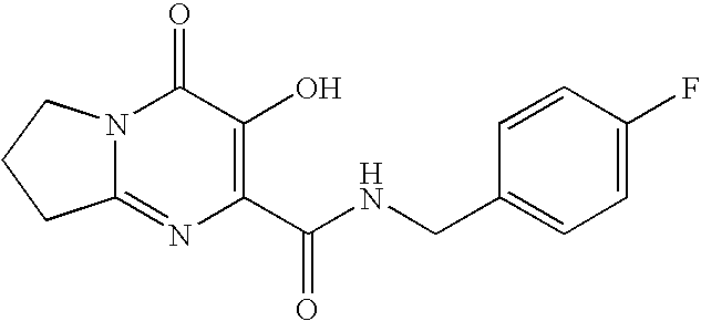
C1(=O)N2C(=NC(C(NCC3=CC=C(F)C=C3)=O)=C1O)CCC2
